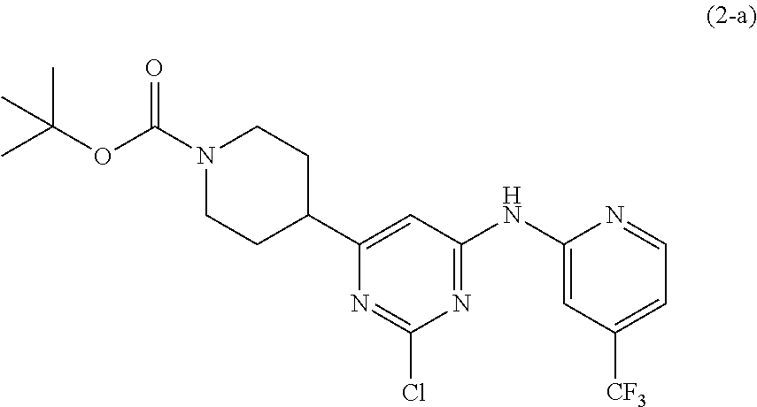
N1(C(OC(C)(C)C)=O)CCC(C2=CC(NC3=CC([CF3])=CC=N3)=NC(Cl)=N2)CC1
